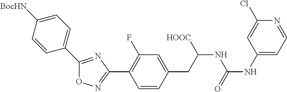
O1N=C(C2=C(F)C=C(CC(NC(NC3=CC=NC(Cl)=C3)=O)[HOOC])C=C2)N=C1C1=CC=C([BocHN])C=C1
